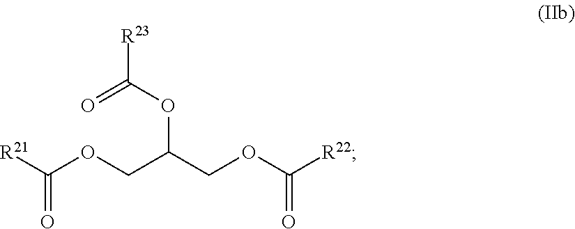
[R21]C(OCC(COC([R22])=O)OC([R23])=O)=O
